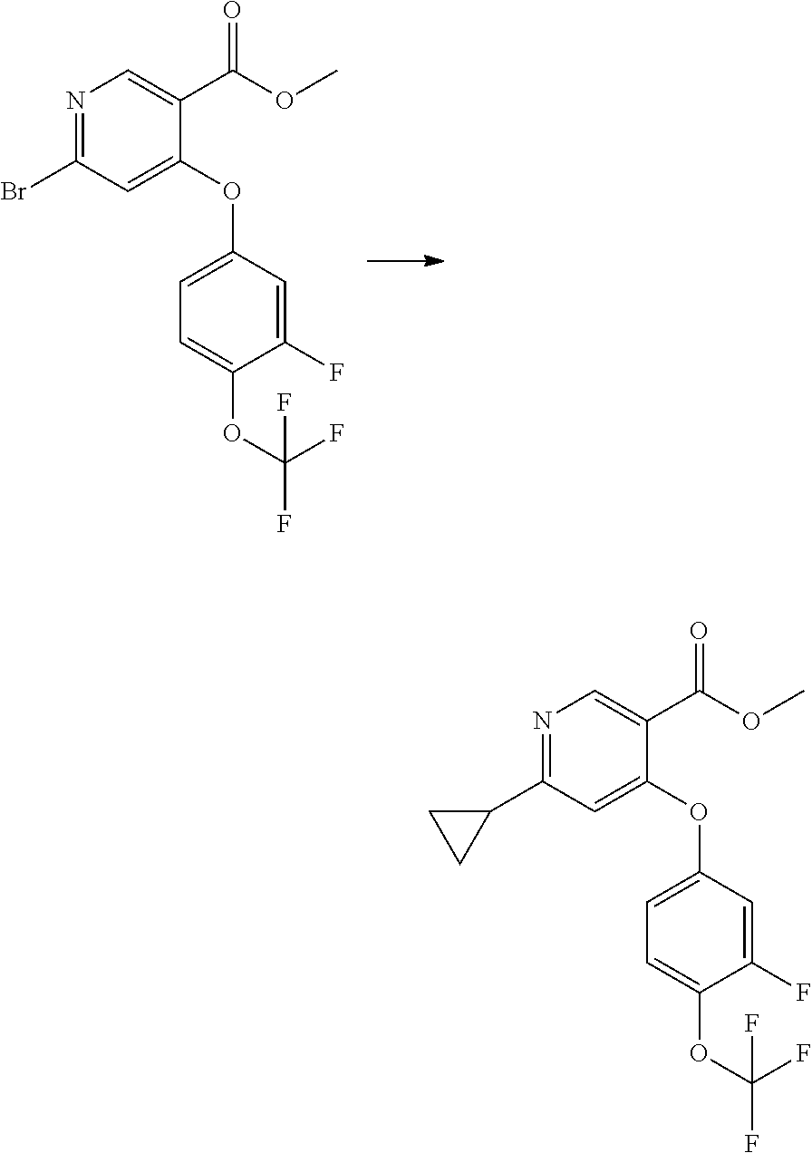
N1=C(Br)C=C(OC2=CC=C(OC(F)(F)F)C(F)=C2)C(C(OC)=O)=C1.N1=C(C2CC2)C=C(OC2=CC=C(OC(F)(F)F)C(F)=C2)C(C(OC)=O)=C1
